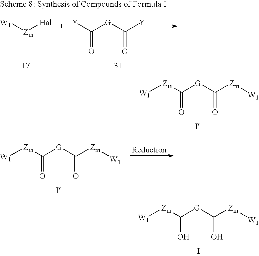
[W1][Zm]C([G]C([Zm][W1])=O)=O.[W1][Zm]C([G]C([Zm][W1])=O)=O.[W1][Zm]C([G]C([Zm][W1])O)O.I.[W1][Zm][Hal].[Y]C([G]C([Y])=O)=O
